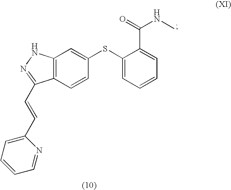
C12=C(C=CC(SC3=CC=CC=C3C(NC)=O)=C1)C(C=CC1=CC=CC=N1)=NN2
